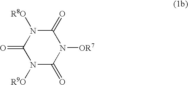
N1([OR7])C(=O)N([R8O])C(=O)N([R9O])C1=O
